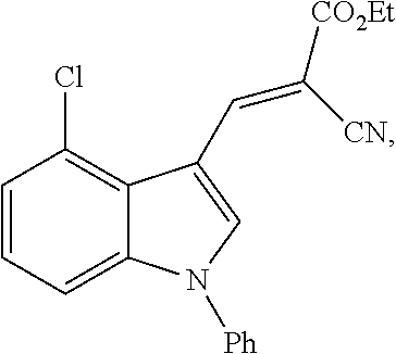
C1=CC=C2C(=C1Cl)C(C=C([CO2Et])[CN])=CN2[Ph]
